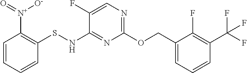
C1(COC2=NC=C(F)C(NSC3=C([N+]([O-])=O)C=CC=C3)=N2)=CC=CC(C(F)(F)F)=C1F
